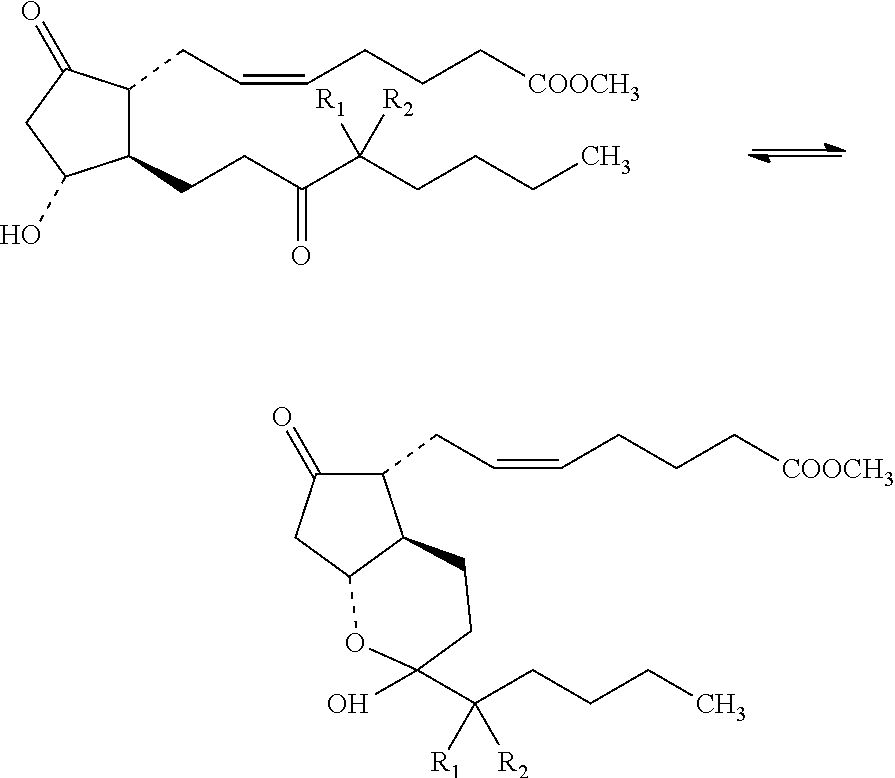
C1(CCC(C(CCCC)([R1])[R2])=O)C(CC=CCCC[COOCH3])C(=O)CC1O.C1(=O)CC2C(CCC(O)(C(CCCC)([R1])[R2])O2)C1CC=CCCC[COOCH3]
